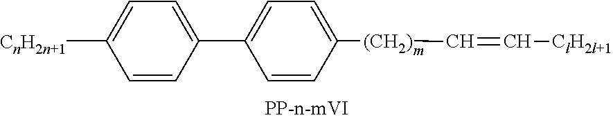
C1=C([CnH2n+1])C=CC(C2=CC=C([(CH2)]C=C[ClH2l+1])C=C2)=C1
